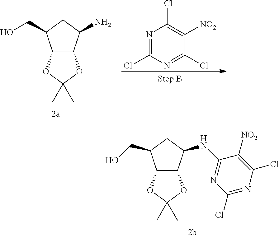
C12C(C(N)CC1CO)OC(C)(C)O2.N1=C(Cl)N=C(Cl)C([NO2])=C1Cl.C12C(C(NC3=NC(Cl)=NC(Cl)=C3[NO2])CC1CO)OC(C)(C)O2
